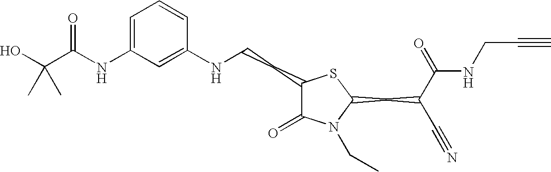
C1=C(NC(C(O)(C)C)=O)C=C(NCCC2C(=O)N(CC)C(CC(C#N)C(=O)NCC#C)S2)C=C1
